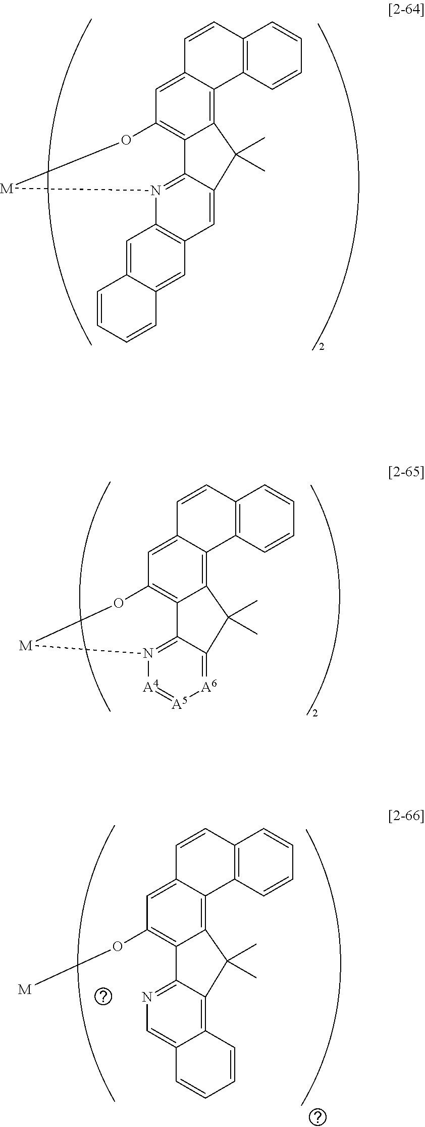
C12=C3C(=CC4=C1C1=N(C5=C(C=C1C2(C)C)C=C1C(=C5)C=CC=C1)[M]O4)C=CC1=C3C=CC=C1.C12=C3C(=CC4=C1C1=N([A4]=[A5][A6]=C1C2(C)C)[M]O4)C=CC1=C3C=CC=C1.C12=C3C(=CC(O[M])=C1C1=NC=C4C(=C1C2(C)C)C=CC=C4)C=CC1=C3C=CC=C1
